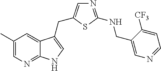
C1(C)=CN=C2C(=C1)C(CC1=CN=C(NCC3=CN=CC=C3[CF3])S1)=CN2
